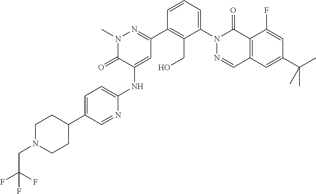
CN1N=C(C2=C(CO)C(N3C(=O)C4=C(C=N3)C=C(C(C)(C)C)C=C4F)=CC=C2)C=C(NC2=CC=C(C3CCN(CC(F)(F)F)CC3)C=N2)C1=O
